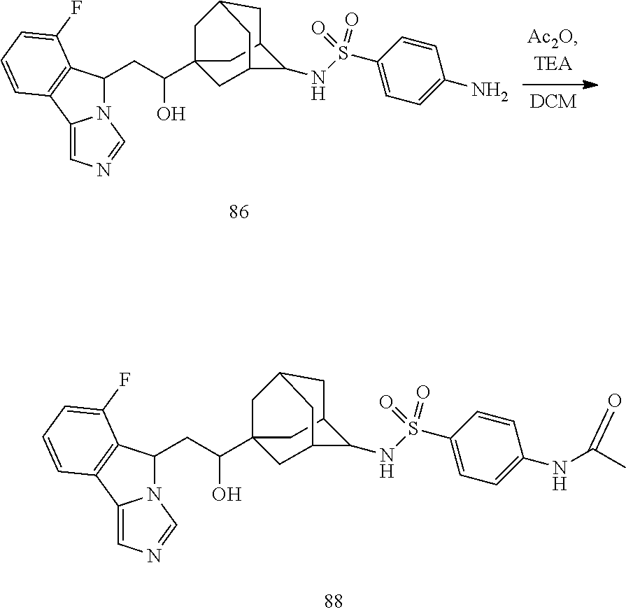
C12(C(CC3N4C(=CN=C4)C4=C3C(F)=CC=C4)O)CC3C(NS(C4=CC=C(N)C=C4)(=O)=O)C(C1)CC(C2)C3.C12(C(CC3N4C(=CN=C4)C4=C3C(F)=CC=C4)O)CC3C(NS(C4=CC=C(NC(C)=O)C=C4)(=O)=O)C(C1)CC(C2)C3
